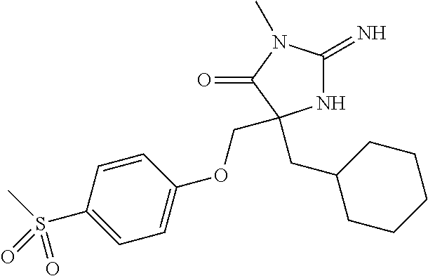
N1C(=N)N(C)C(=O)C1(CC1CCCCC1)COC1=CC=C(S(C)(=O)=O)C=C1
